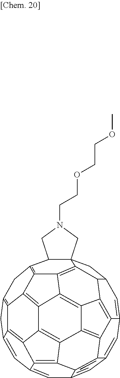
C1=C2C=C3C=C4C=C5C=C6CC7=C8C6=C6C5=C5C4C3C3=C4C5=C6C5=C8C6=C(C8C9(CC1C1C9=C6C5=C4C1=C23)CN(CCOCCOC)C8)C7
